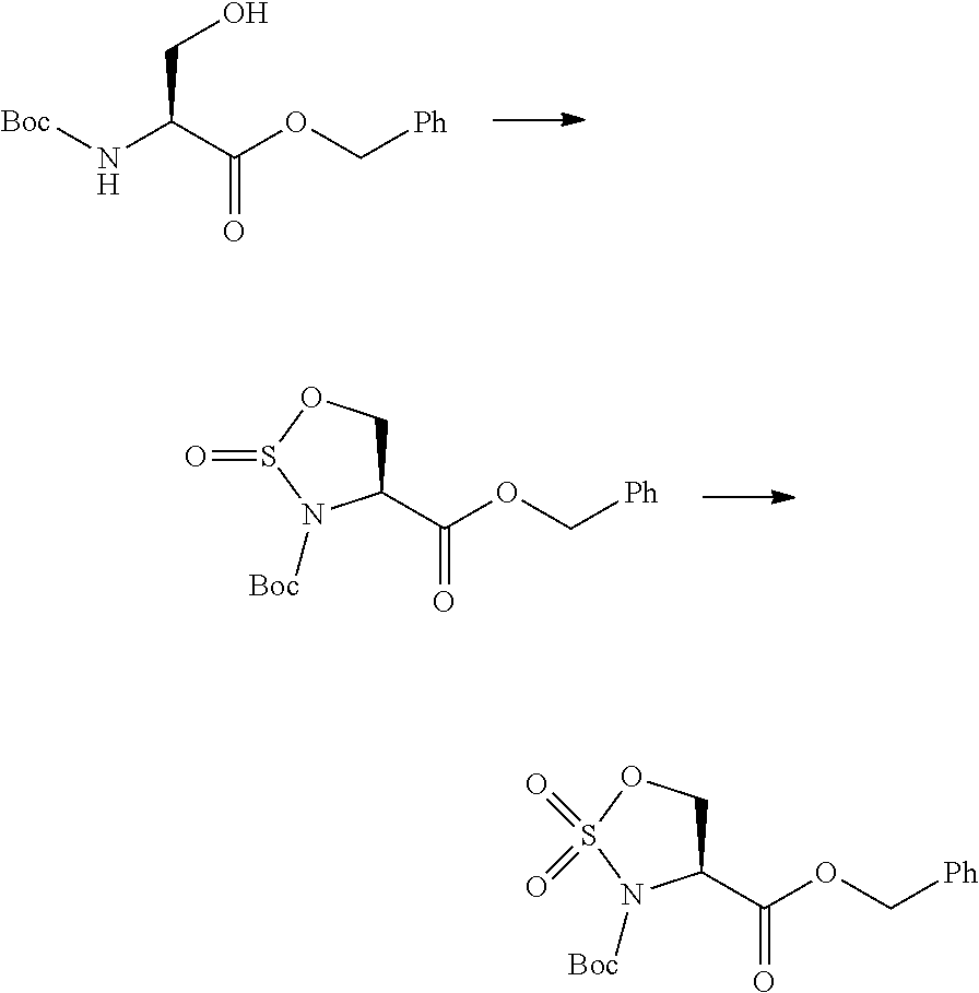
C(CO)(C(OC[Ph])=O)N[Boc].C1(C(OC[Ph])=O)COS(=O)N1[Boc].C1(C(OC[Ph])=O)COS(=O)(=O)N1[Boc]
